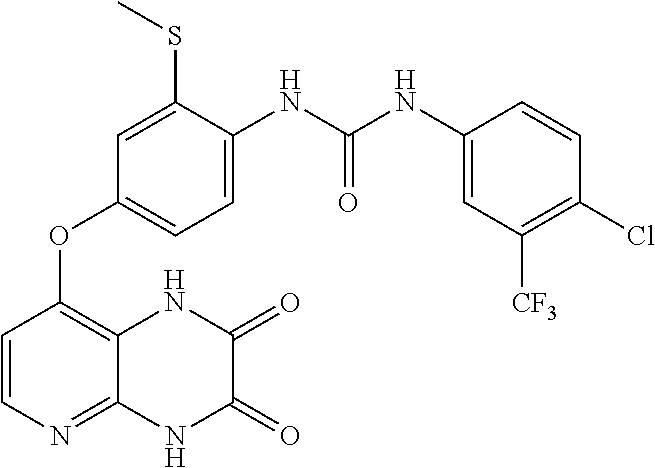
C1=CN=C2C(=C1OC1=CC=C(NC(NC3=CC([CF3])=C(Cl)C=C3)=O)C(SC)=C1)NC(=O)C(=O)N2
